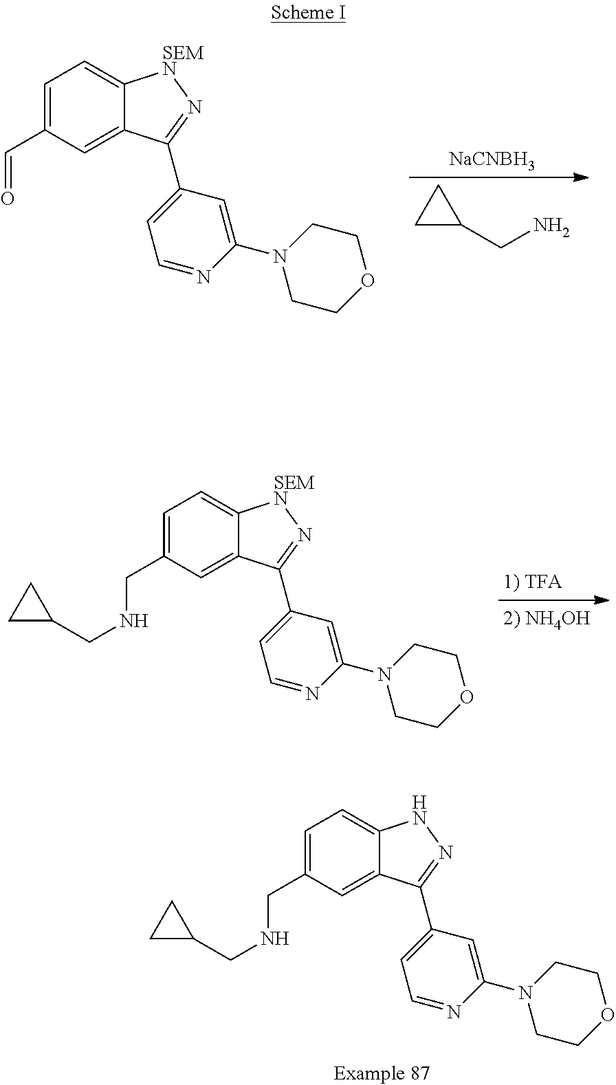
C1=C(C=O)C=C2C(=C1)[SEMN]N=C2C1=CC=NC(N2CCOCC2)=C1.C1(CN)CC1.[NaCNBH3].C1=C(CNCC2CC2)C=C2C(=C1)[SEMN]N=C2C1=CC=NC(N2CCOCC2)=C1.C1=C(CNCC2CC2)C=C2C(=C1)NN=C2C1=CC=NC(N2CCOCC2)=C1
